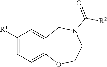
C1([R1])=CC=C2C(=C1)CN(C(=O)[R2])CCO2
